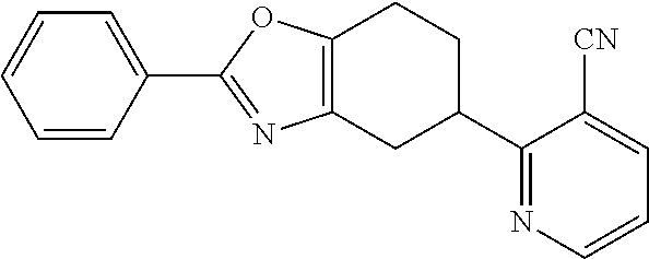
C12=C(CC(C3=NC=CC=C3[CN])CC1)N=C(C1=CC=CC=C1)O2
